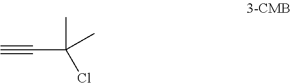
C#CC(Cl)(C)C
